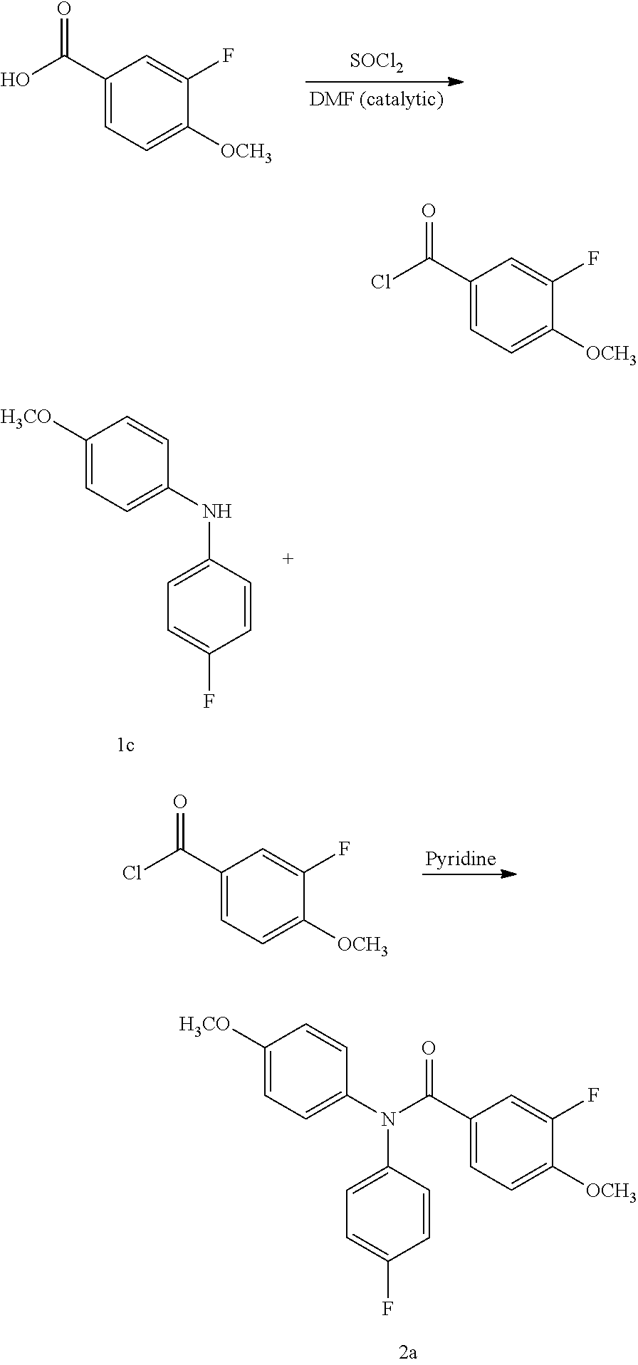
C1(C(O)=O)=CC=C([OCH3])C(F)=C1.[SOCl2].C1([H3CO])=CC=C(NC2=CC=C(F)C=C2)C=C1.C1(C(Cl)=O)=CC=C([OCH3])C(F)=C1.[Pyridine].C1([H3CO])=CC=C(N(C2=CC=C(F)C=C2)C(C2=CC=C([OCH3])C(F)=C2)=O)C=C1.C1(C(Cl)=O)=CC=C([OCH3])C(F)=C1
